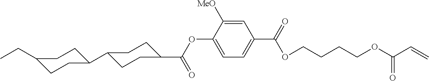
CCC1CCC(C2CCC(C(=O)OC3=CC=C(C(OCCCCOC(C=C)=O)=O)C=C3[MeO])CC2)CC1
